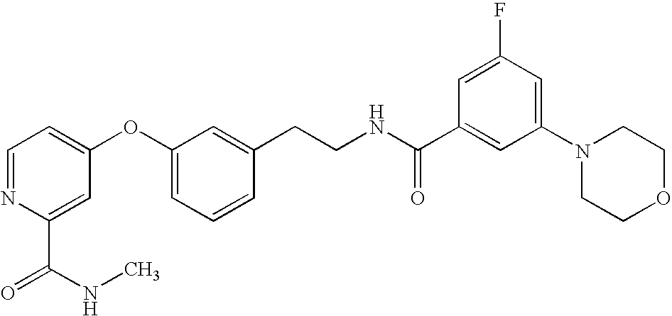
O=C(C1=CC(OC2=CC=CC(CCNC(C3=CC(N4CCOCC4)=CC(F)=C3)=O)=C2)=CC=N1)NC
